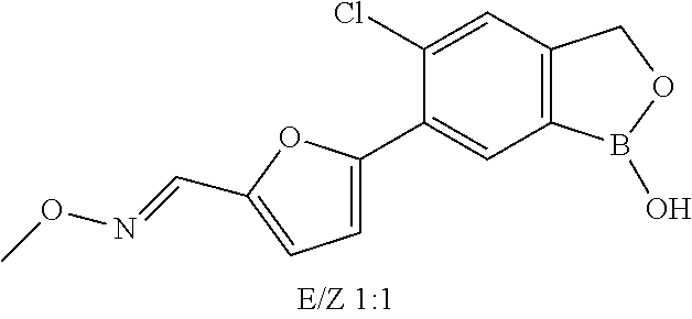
C12=C(C=C(Cl)C(C3=CC=C(C=NOC)O3)=C1)COB2O
